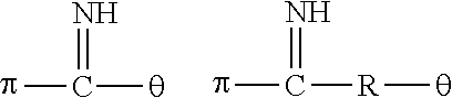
pC([q])=N.pC([R][q])=N
